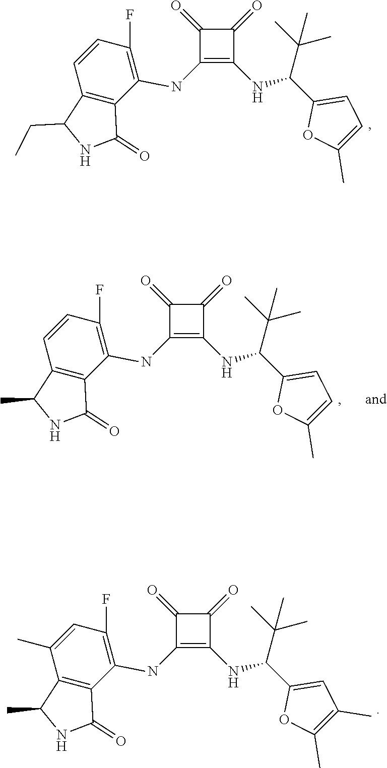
C1(NC2=C(F)C=CC3=C2C(=O)NC3CC)=C(NC(C2=CC=C(C)O2)C(C)(C)C)C(=O)C1=O.C1(NC2=C(F)C=C(C)C3=C2C(=O)NC3C)=C(NC(C2=CC(C)=C(C)O2)C(C)(C)C)C(=O)C1=O.C1(NC2=C(F)C=CC3=C2C(=O)NC3C)=C(NC(C2=CC=C(C)O2)C(C)(C)C)C(=O)C1=O
